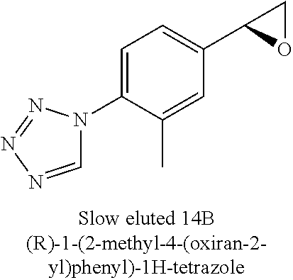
C1=NN=NN1C1=CC=C(C2OC2)C=C1C
